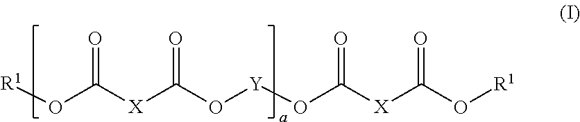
[R1]OC([X]C(O[Y]OC([X]C(O[R1])=O)=O)=O)=O
